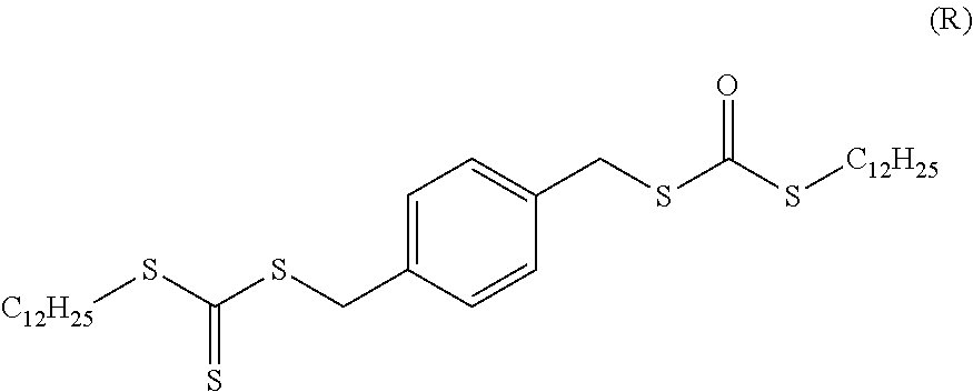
[C12H25]SC(SCC1=CC=C(CSC(=O)S[C12H25])C=C1)=S
